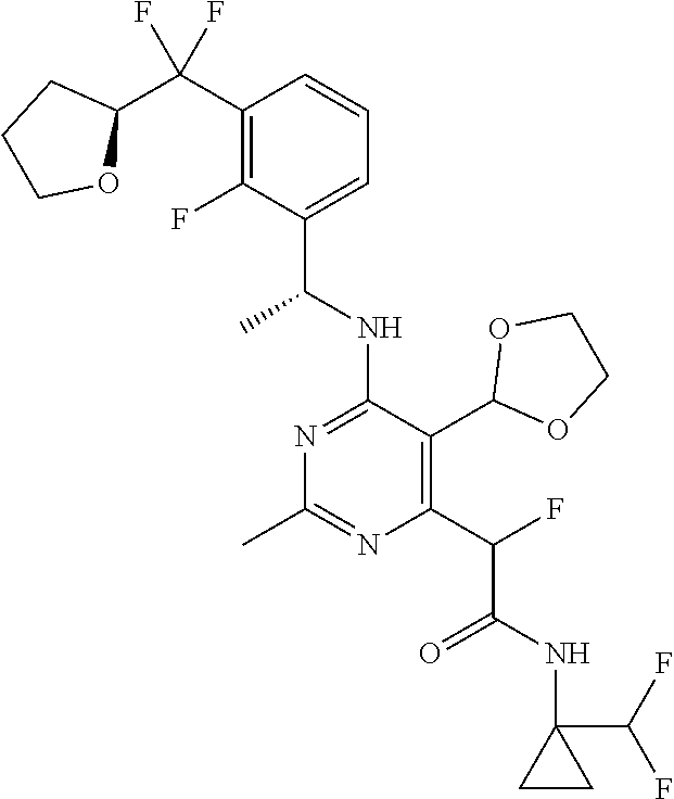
C1(C(C2CCCO2)(F)F)=C(F)C(C(NC2=NC(C)=NC(C(F)C(NC3(C(F)F)CC3)=O)=C2C2OCCO2)C)=CC=C1
